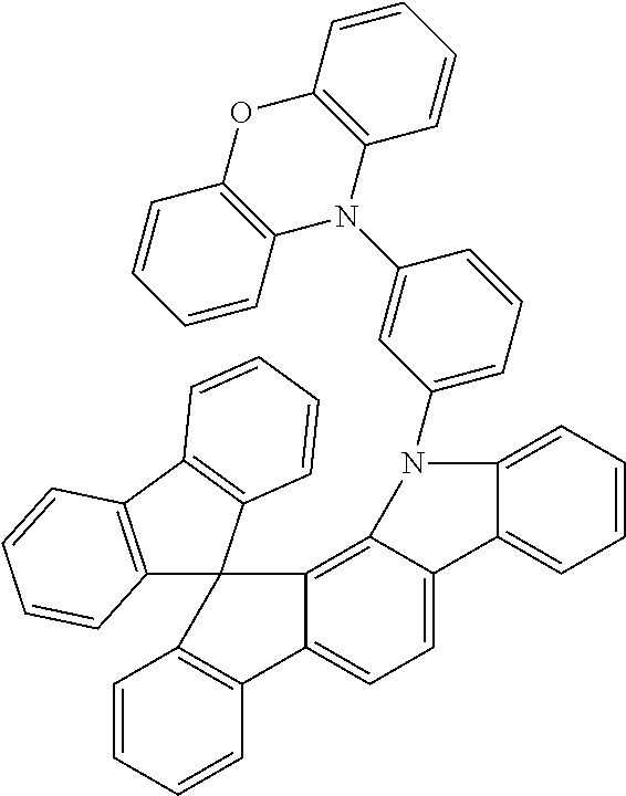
C1=CC=CC2=C1C1(C3=C4C(=CC=C23)C2=CC=CC=C2N4C2=CC=CC(N3C4=C(C=CC=C4)OC4=C3C=CC=C4)=C2)C2=C(C3=C1C=CC=C3)C=CC=C2
